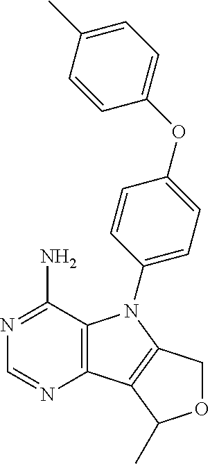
C12=C(C(N)=NC=N1)N(C1=CC=C(OC3=CC=C(C)C=C3)C=C1)C1=C2C(C)OC1
